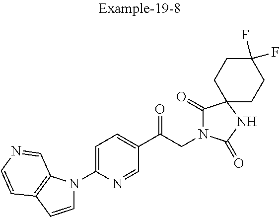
C1(C(CN2C(=O)C3(NC2=O)CCC(F)(F)CC3)=O)=CC=C(N2C=CC3=C2C=NC=C3)N=C1
